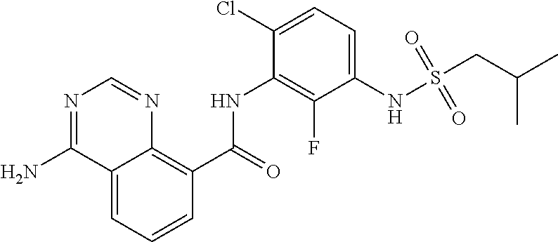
C1=CC=C2C(=C1C(NC1=C(F)C(NS(CC(C)C)(=O)=O)=CC=C1Cl)=O)N=CN=C2N
